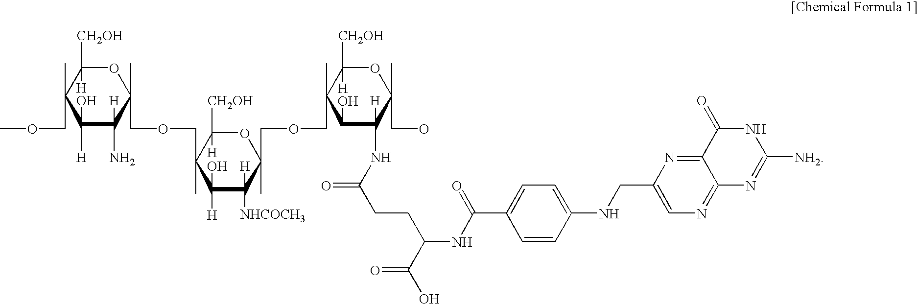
C1(CNC2=CC=C(C(NC(C(O)=O)CCC(=O)NC3([H])C(C)(CO)OC([CH2OH])([H])C(C)(COCC4(C)OC([CH2OH])([H])C(C)(COCC5(C)OC([CH2OH])([H])C(C)(COC)C([H])(O)C5(N)[H])C([H])(O)C4([NHCOCH3])[H])C3O)=O)C=C2)=CN=C2C(=N1)C(=O)NC([NH2])=N2
